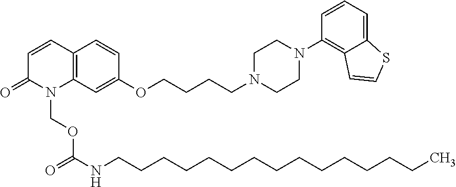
C12=C(C=CC(=O)N1COC(NCCCCCCCCCCCCCCC)=O)C=CC(OCCCCN1CCN(C3=C4C(=CC=C3)SC=C4)CC1)=C2
